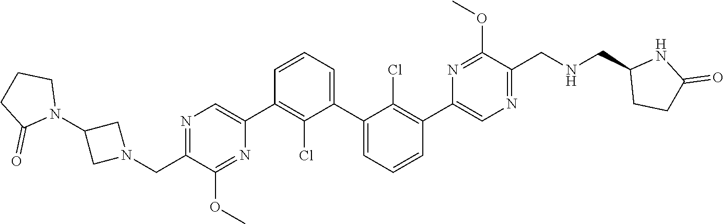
N1=C(CN2CC(N3CCCC3=O)C2)C(OC)=NC(C2=C(Cl)C(C3=CC=CC(C4=CN=C(CNCC5CCC(=O)N5)C(OC)=N4)=C3Cl)=CC=C2)=C1
